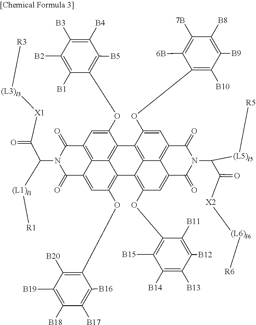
C12=C3C(=CC(OC4=C([B20])C([B19])=C([B18])C([B17])=C4[B16])=C4C3=C(C(OC3=C([B5])C([B4])=C([B3])C([B2])=C3[B1])=C1)C1=C3C4=C(OC4=C([B15])C([B14])=C([B13])C([B12])=C4[B11])C=C4C3=C(C=C1OC1=C([B10])C([B9])=C([B8])C([7B])=C1[6B])C(=O)N(C(C(=O)[X2][(L6)l6][R6])[(L5)l5][R5])C4=O)C(=O)N(C(C(=O)[X1][(L3)l3][R3])[(L1)l1][R1])C2=O
